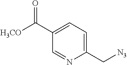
[H3CO]C(C1=CC=C(C[N3])N=C1)=O
